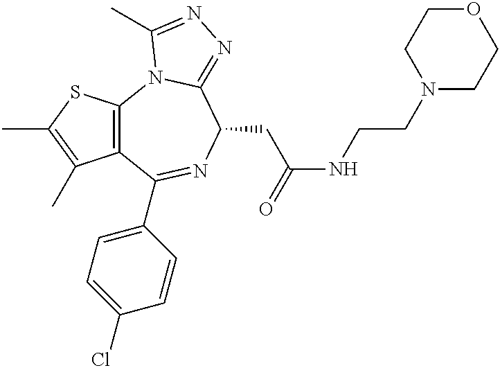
C12=C(SC(C)=C1C)N1C(=NN=C1C)C(CC(=O)NCCN1CCOCC1)N=C2C1=CC=C(Cl)C=C1
